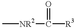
C[NR2]C([R3])=O
